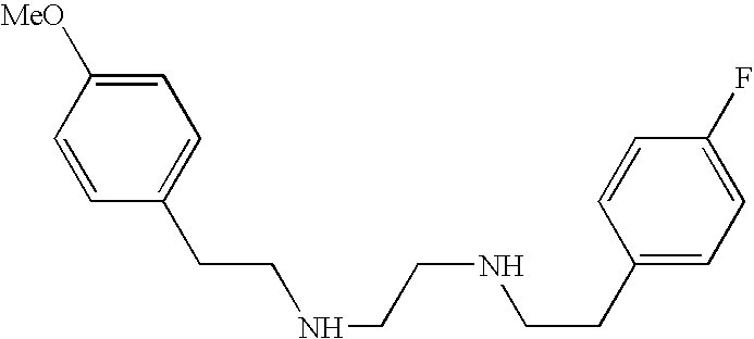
C(CNCCNCCC1=CC=C(F)C=C1)C1=CC=C([MeO])C=C1
